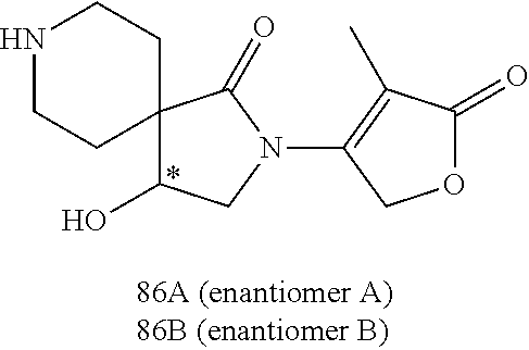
N1CCC2(CC1)C(O)CN(C1=C(C)C(=O)OC1)C2=O
